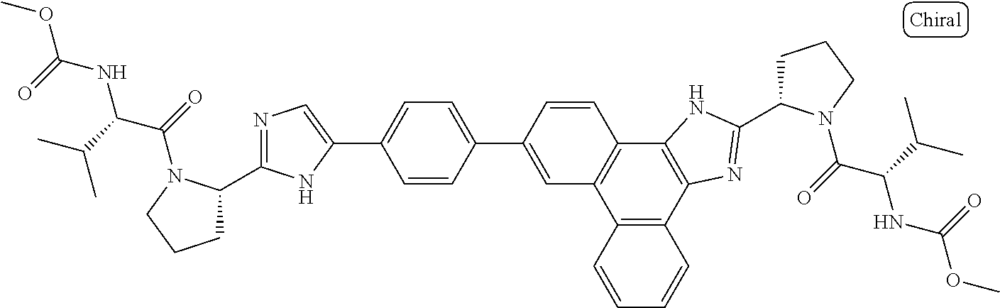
C12=C(C3=C(C4=C1C=C(C1=CC=C(C5=CN=C(C6CCCN6C(=O)C(C(C)C)NC(OC)=O)N5)C=C1)C=C4)NC(C1CCCN1C(=O)C(C(C)C)NC(OC)=O)=N3)C=CC=C2
